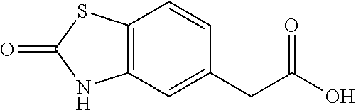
C12=C(C=C(CC(O)=O)C=C1)NC(=O)S2
